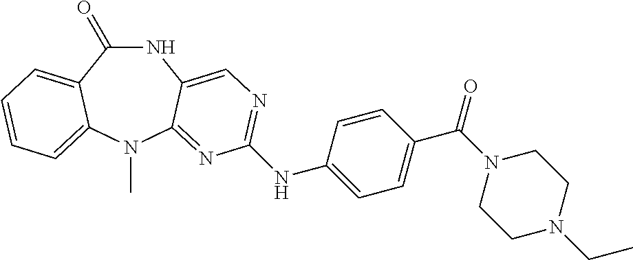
N1C(=O)C2=CC=CC=C2N(C)C2=NC(NC3=CC=C(C(N4CCN(CC)CC4)=O)C=C3)=NC=C12
